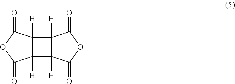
C12([H])C([H])(C3([H])C1([H])C(=O)OC3=O)C(=O)OC2=O
